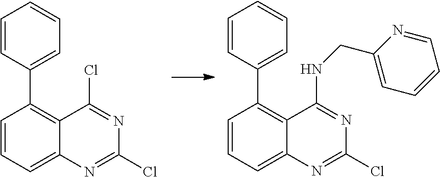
C1=CC=C2C(=C1C1=CC=CC=C1)C(Cl)=NC(Cl)=N2.C1=CC=C2C(=C1C1=CC=CC=C1)C(NCC1=CC=CC=N1)=NC(Cl)=N2
